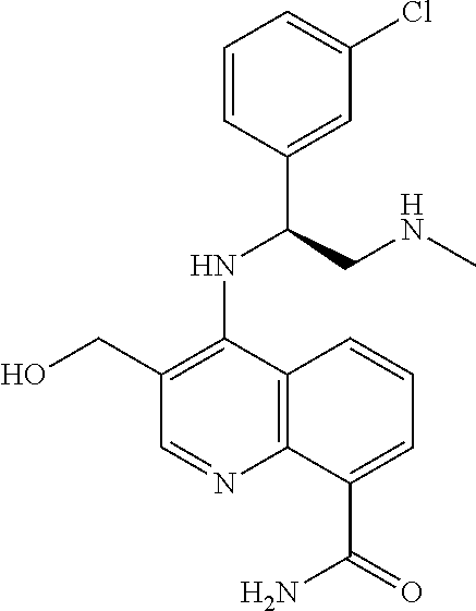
C1=CC(C(CNC)NC2=C(CO)C=NC3=C2C=CC=C3C(=O)N)=CC(Cl)=C1
